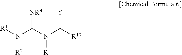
[R1]N(C(=[NR3])N([R4])C([R17])=[Y])[R2]
